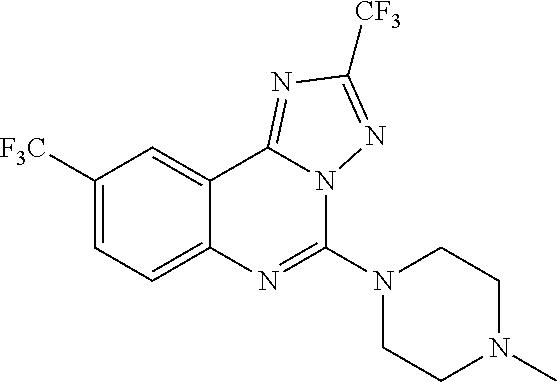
C1([F3C])=CC=C2C(=C1)C1=NC([CF3])=NN1C(N1CCN(C)CC1)=N2
